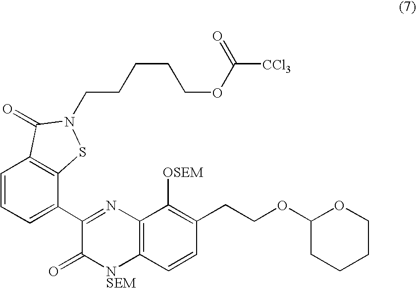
C1=CC=C(C2=NC3=C([NSEM]C2=O)C=CC(CCOC2CCCCO2)=C3[OSEM])C2=C1C(=O)N(CCCCCOC([CCl3])=O)S2
